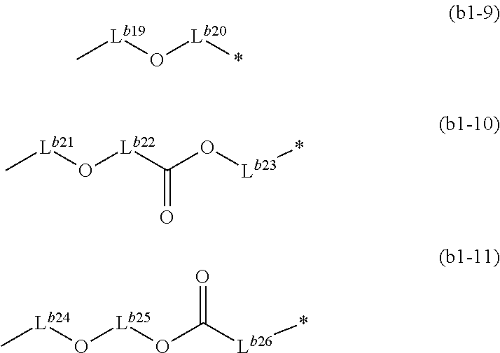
C[Lb19]O[Lb20]*.C[Lb24]O[Lb25]OC([Lb26]*)=O.C[Lb21]O[Lb22]C(O[Lb23]*)=O
